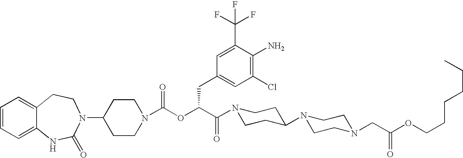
C1=CC=C2C(=C1)CCN(C1CCN(C(OC(C(N3CCC(N4CCN(CC(OCCCCCC)=O)CC4)CC3)=O)CC3=CC(Cl)=C(N)C(C(F)(F)F)=C3)=O)CC1)C(=O)N2
